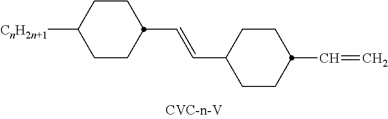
[CnH2n+1]C1CCC(C=CC2CCC(C=C)CC2)CC1
